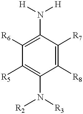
C1([R6])=C(N([H])[H])C([R7])=C([R8])C(N([R2])[R3])=C1[R5]
